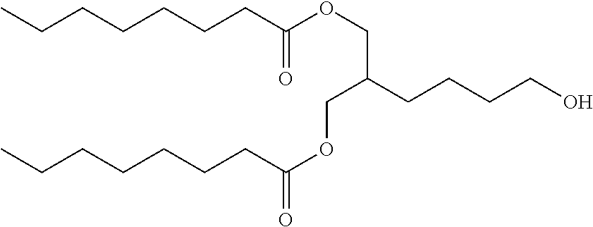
C(C(=O)OCC(COC(CCCCCCC)=O)CCCCO)CCCCCC
